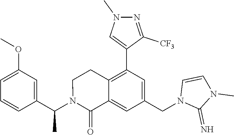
C1=CC(C(N2C(=O)C3=CC(CN4C(=N)N(C)C=C4)=CC(C4=CN(C)N=C4[CF3])=C3CC2)C)=CC(OC)=C1
